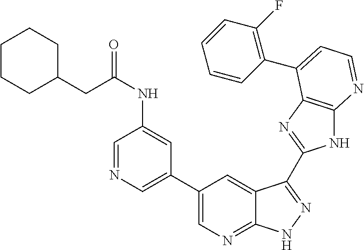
C1(C2=CN=C3C(=C2)C(C2=NC4=C(N2)N=CC=C4C2=C(F)C=CC=C2)=NN3)=CN=CC(NC(=O)CC2CCCCC2)=C1
